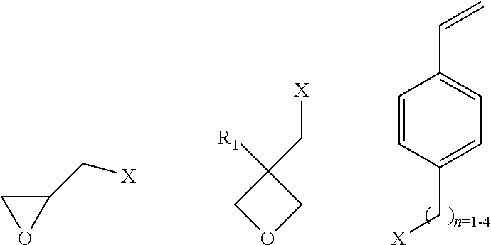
C1=CC(C[X])=CC=C1C=C.C1(C[X])CO1.C1C([R1])(C[X])CO1
